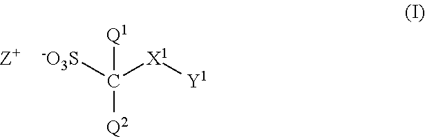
[-O3S]C([X1][Y1])([Q1])[Q2]
